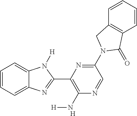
[H].C1=CC=C2C(=C1)N([H])C(C1=C(N[H])N=CC(N3CC4=C(C=CC=C4)C3=O)=N1)=N2
